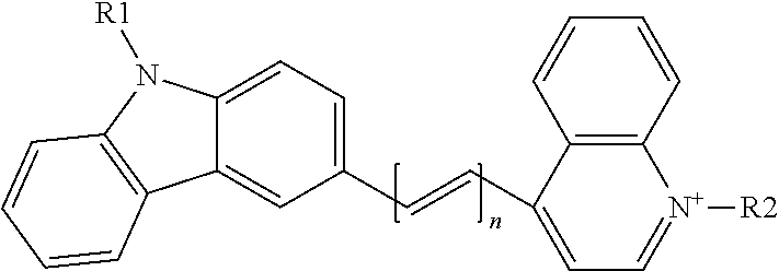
C1(C=CC2=CC=[N+]([R2])C3=C2C=CC=C3)=CC=C2C(=C1)C1=C(N2[R1])C=CC=C1
